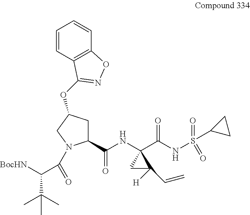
[BocHN]C(C(C)(C)C)C(=O)N1C(C(NC2(C(NS(=O)(C3CC3)=O)=O)CC2([H])C=C)=O)CC(OC2=NOC3=C2C=CC=C3)C1
